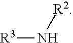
[R3]N[R2]
